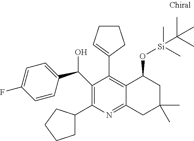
N1=C2C(=C(C3=CCCC3)C(C(C3=CC=C(F)C=C3)O)=C1C1CCCC1)C(O[Si](C(C)(C)C)(C)C)CC(C)(C)C2
